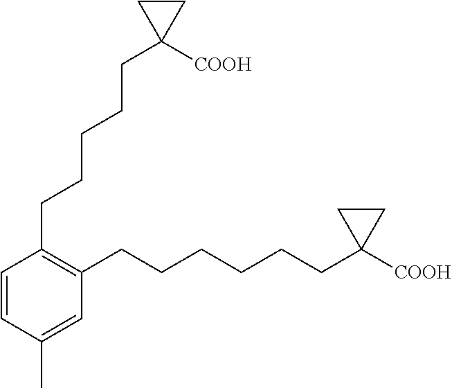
C1=CC(C)=CC(CCCCCCC2([COOH])CC2)=C1CCCCCC1([COOH])CC1
